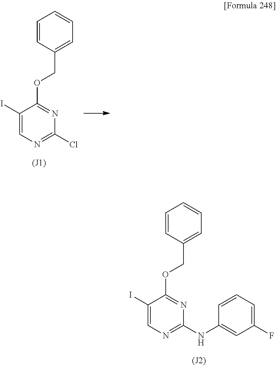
C1=CC(COC2=NC(NC3=CC(F)=CC=C3)=NC=C2I)=CC=C1.C1(I)=CN=C(Cl)N=C1OCC1=CC=CC=C1
